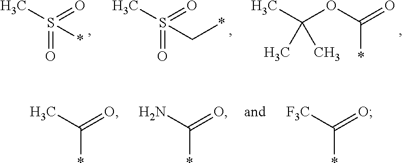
O=S(C)(=O)*.O=S(C)(=O)C*.C(OC(=O)*)(C)(C)C.C(*)(C)=O.C(*)(N)=O.C(*)([F3C])=O
